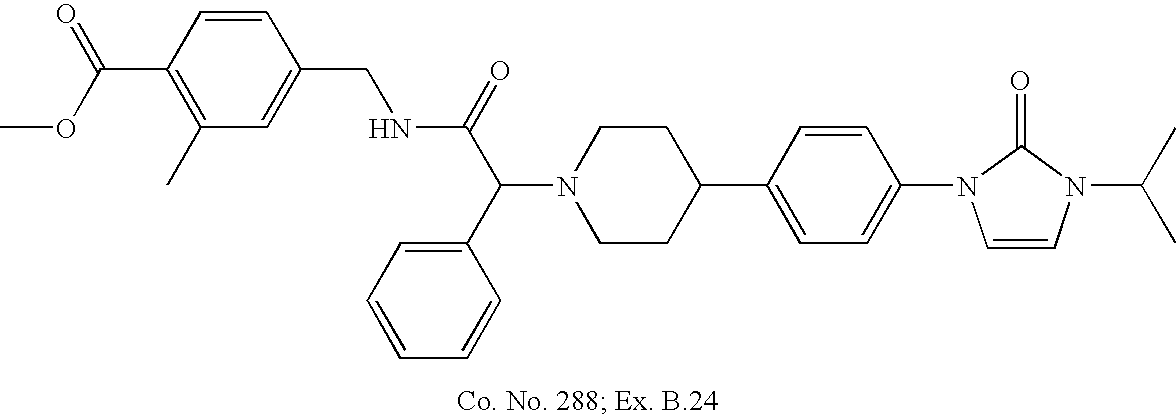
N1(C(C(=O)NCC2=CC(C)=C(C(OC)=O)C=C2)C2=CC=CC=C2)CCC(C2=CC=C(N3C=CN(C(C)C)C3=O)C=C2)CC1
